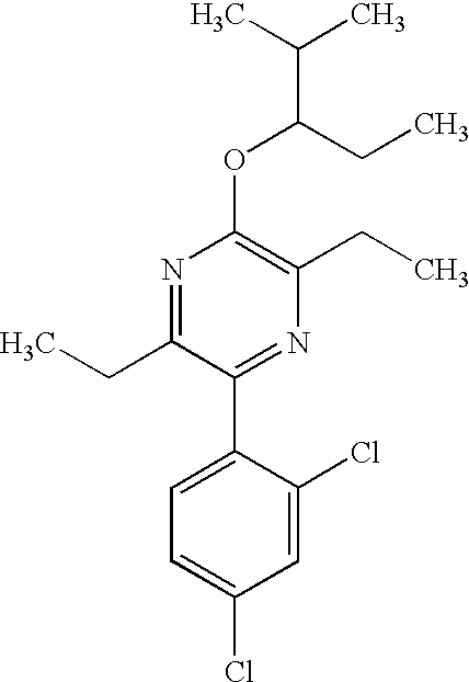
C1(OC(C(C)C)CC)=C(CC)N=C(C2=CC=C(Cl)C=C2Cl)C(CC)=N1
